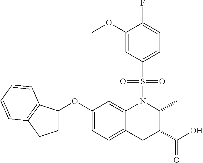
O(C1=CC=C2C(=C1)N(S(=O)(=O)C1=CC=C(F)C(OC)=C1)C(C)C(C(O)=O)C2)C1CCC2=C1C=CC=C2
